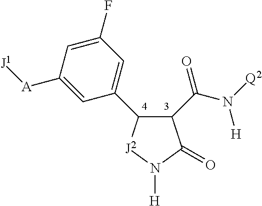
C1(C(N([Q2])[H])=O)C(C2=CC(F)=CC([A][J1])=C2)[J2]N([H])C1=O
